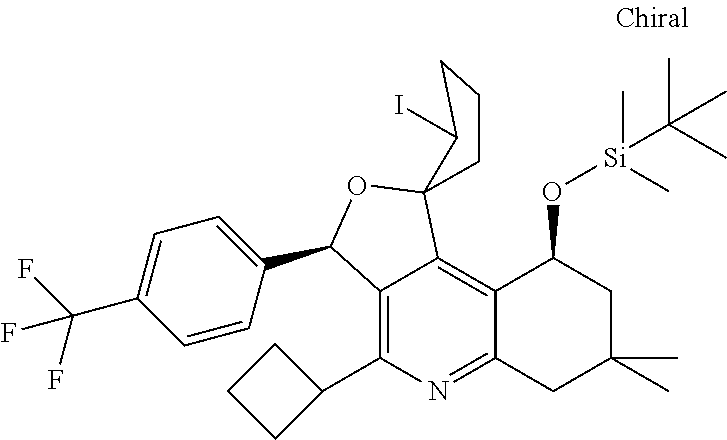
C12=C(C3CCC3)N=C3C(=C1C1(OC2C2=CC=C(C(F)(F)F)C=C2)CCCC1I)C(O[Si](C)(C(C)(C)C)C)CC(C)(C)C3
